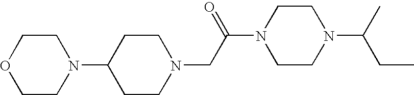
C1CN(C2CCN(CC(N3CCN(C(C)CC)CC3)=O)CC2)CCO1
